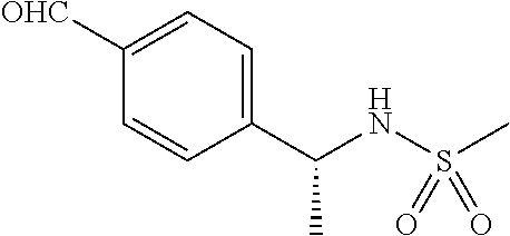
C1(C(NS(C)(=O)=O)C)=CC=C([OHC])C=C1
